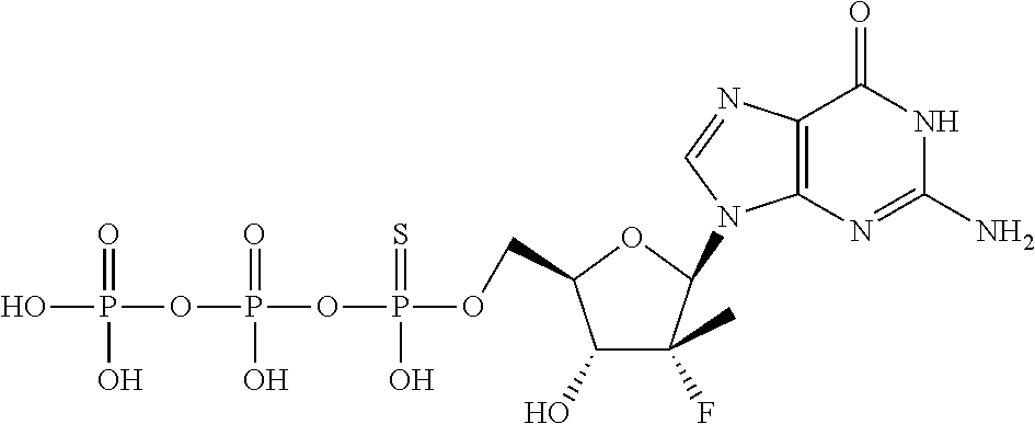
OP(OP(OP(OCC1C(O)C(C)(F)C(N2C3=C(C(=O)NC(N)=N3)N=C2)O1)(=S)O)(=O)O)(=O)O
